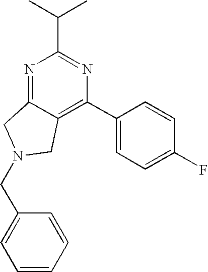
C12=C(C3=CC=C(F)C=C3)N=C(C(C)C)N=C1CN(CC1=CC=CC=C1)C2
